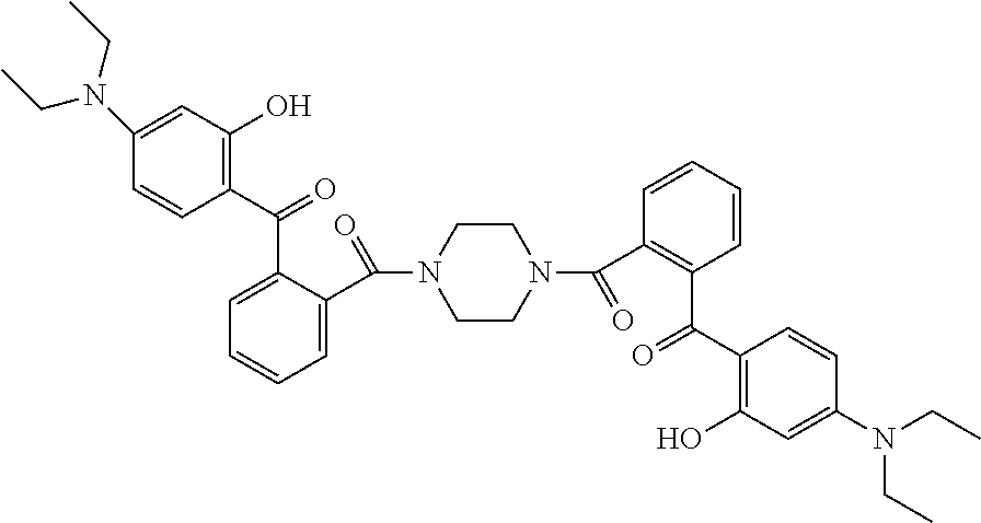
C1(C(C2=CC=CC=C2C(N2CCN(C(=O)C3=C(C(=O)C4=C(O)C=C(N(CC)CC)C=C4)C=CC=C3)CC2)=O)=O)=C(O)C=C(N(CC)CC)C=C1
